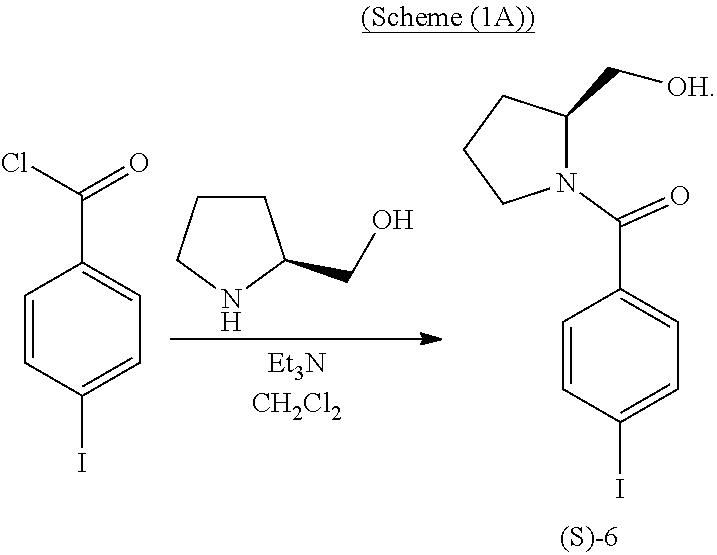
C1CCNC1CO.C1=CC(I)=CC=C1C(Cl)=O.N1(C(=O)C2=CC=C(I)C=C2)C(C[OH])CCC1
